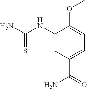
C1(NC(N)=S)=CC(C(=O)N)=CC=C1OC
